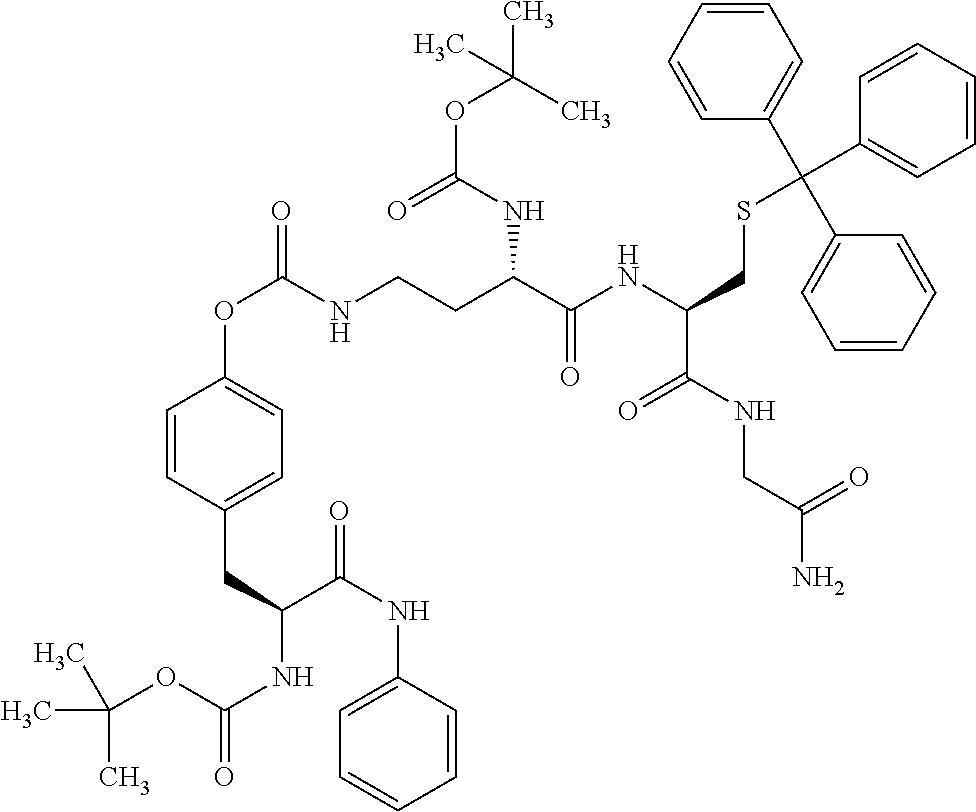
CC(C)(C)OC(NC(C(NC1=CC=CC=C1)=O)CC1=CC=C(OC(=O)NCCC(C(NC(CSC(C2=CC=CC=C2)(C2=CC=CC=C2)C2=CC=CC=C2)C(NCC(N)=O)=O)=O)NC(OC(C)(C)C)=O)C=C1)=O
